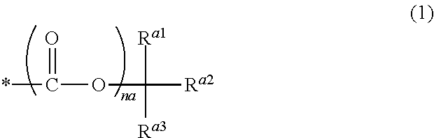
*C(OC([Ra1])([Ra3])[Ra2])=O
